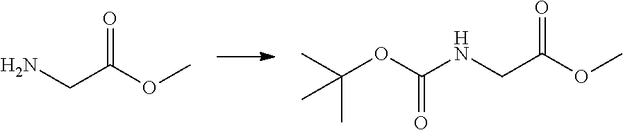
NCC(OC)=O.C(OC(NCC(OC)=O)=O)(C)(C)C
